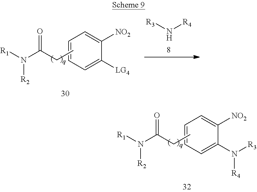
N([R4])[R3].C1=CC=C([LG4])C([NO2])=C1.CCC(N([R1])[R2])=O.C1=CC=C(N([R3])[R4])C([NO2])=C1.CCC(N([R1])[R2])=O
